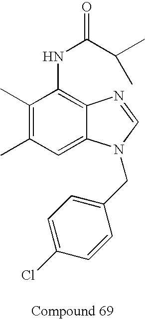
C1(C)=C(C)C=C2C(=C1NC(=O)C(C)C)N=CN2CC1=CC=C(Cl)C=C1
